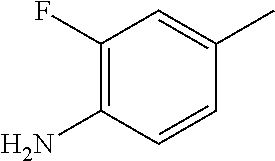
C1(F)=C(N)C=CC(C)=C1
